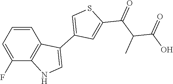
C1=CC=C(F)C2=C1C(C1=CSC(C(C(C(O)=O)C)=O)=C1)=CN2
